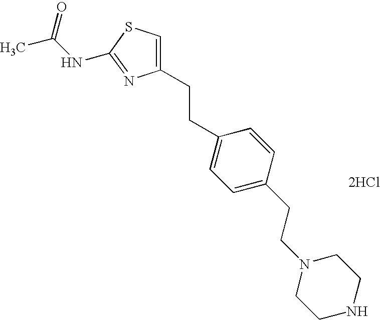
N1=C(NC(C)=O)SC=C1CCC1=CC=C(CCN2CCNCC2)C=C1.[2HCl]
